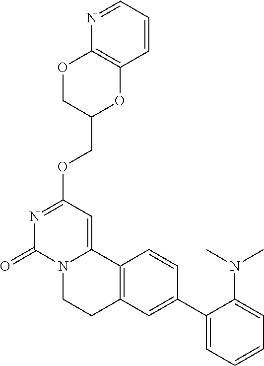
C1=CC=NC2=C1OC(COC1=NC(=O)N3C(=C1)C1=C(CC3)C=C(C3=CC=CC=C3N(C)C)C=C1)CO2
